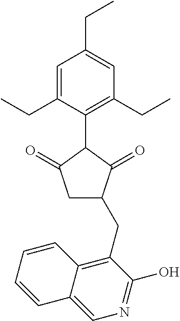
C1=C(CC)C(C2C(=O)CC(CC3=C4C(=CN=C3O)C=CC=C4)C2=O)=C(CC)C=C1CC
